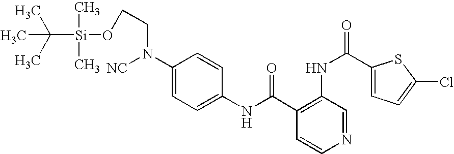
C1(NC(=O)C2=C(NC(=O)C3=CC=C(Cl)S3)C=NC=C2)=CC=C(N(CCO[Si](C(C)(C)C)(C)C)[NC])C=C1
